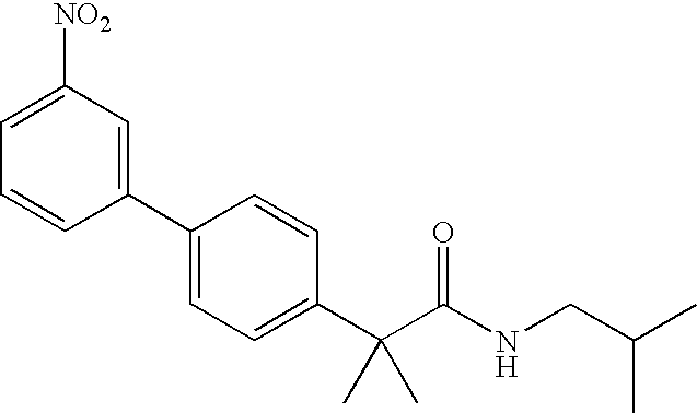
C1(C2=CC([NO2])=CC=C2)=CC=C(C(C(NCC(C)C)=O)(C)C)C=C1
